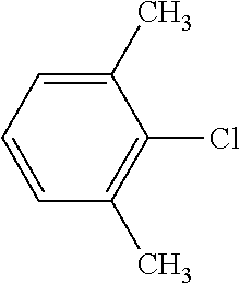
C1(C)=CC=CC(C)=C1Cl
